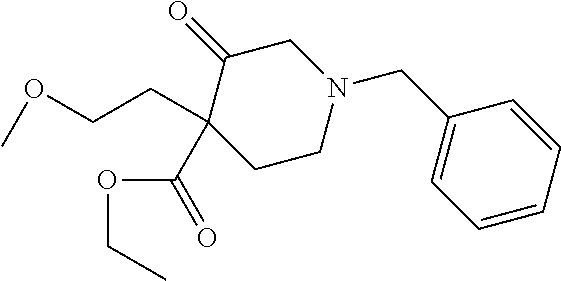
C1(CCOC)(C(OCC)=O)CCN(CC2=CC=CC=C2)CC1=O
